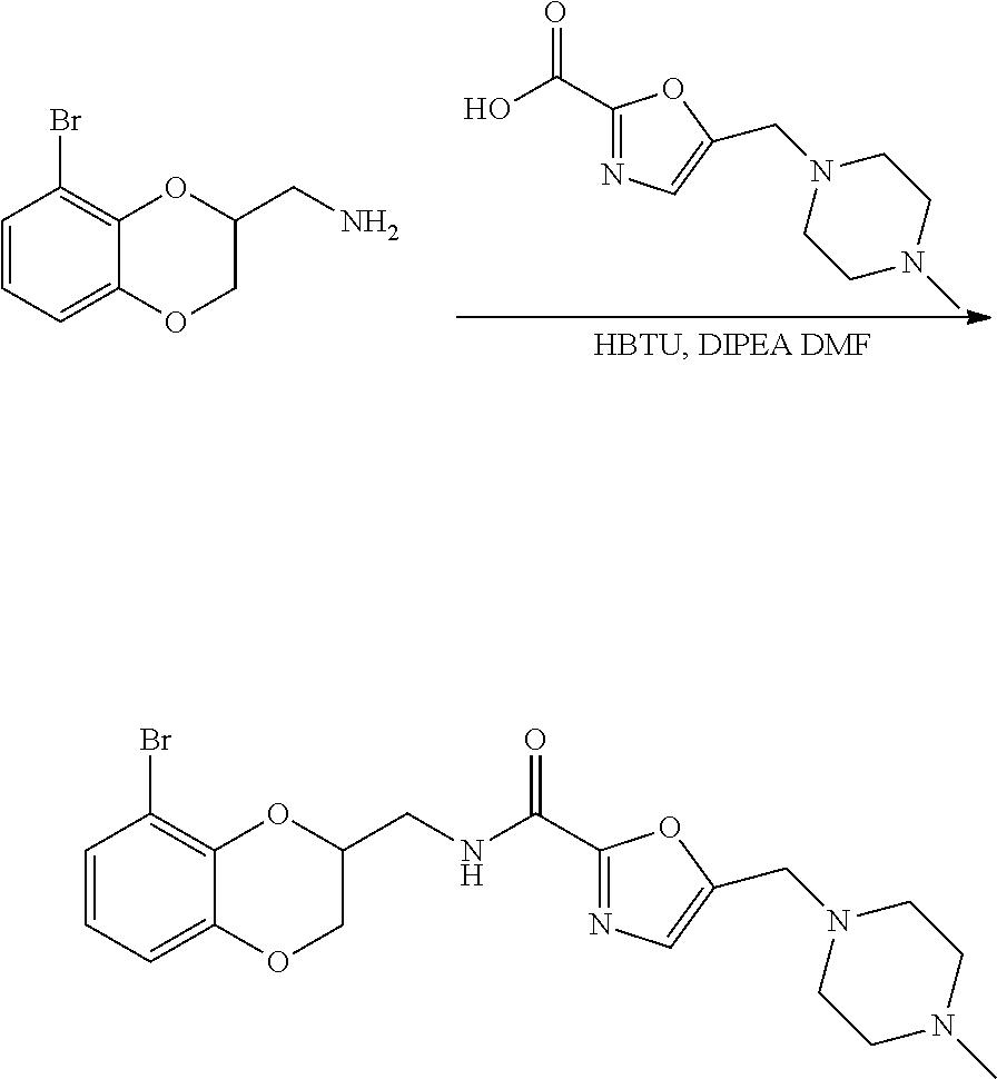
C1=CC=C2C(=C1Br)OC(CN)CO2.N1=C(C(O)=O)OC(CN2CCN(C)CC2)=C1.C1=CC=C2C(=C1Br)OC(CNC(=O)C1=NC=C(CN3CCN(C)CC3)O1)CO2
